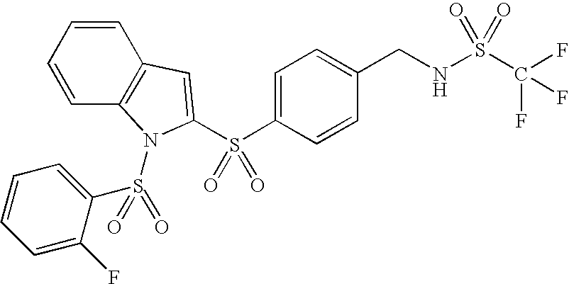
C1=CC2=C(C=C1)C=C(S(C1=CC=C(CNS(C(F)(F)F)(=O)=O)C=C1)(=O)=O)N2S(=O)(C1=CC=CC=C1F)=O
